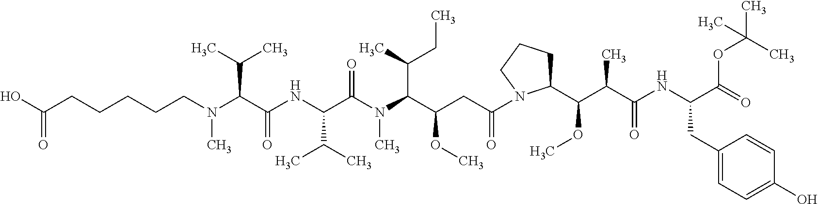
CN(C(C(NC(C(N(C(C(CC(N1C(C(C(C(NC(C(=O)OC(C)(C)C)CC2=CC=C(O)C=C2)=O)C)OC)CCC1)=O)OC)C(C)CC)C)=O)C(C)C)=O)C(C)C)CCCCCC(O)=O
